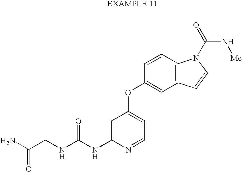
C1=C(NC(NCC(N)=O)=O)N=CC=C1OC1=CC2=C(C=C1)N(C(N[Me])=O)C=C2
